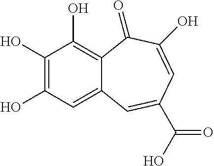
C1(O)=C(O)C=C2C(=C1O)C(=O)C(O)=CC(C(O)=O)=C2
